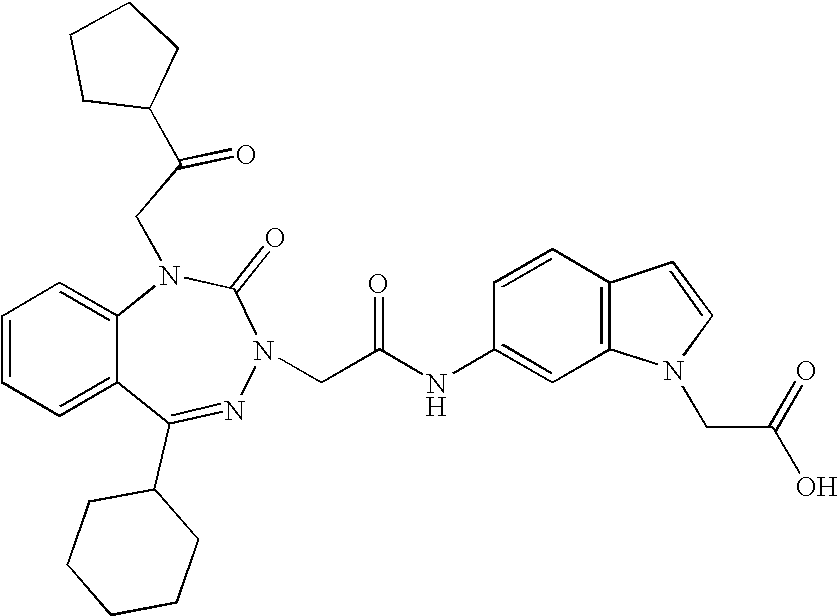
C1=CC=C2C(=C1)N(CC(=O)C1CCCC1)C(=O)N(CC(NC1=CC3=C(C=C1)C=CN3CC(O)=O)=O)N=C2C1CCCCC1
